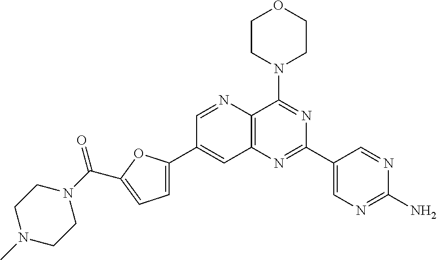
C1=NC2=C(C=C1C1=CC=C(C(=O)N3CCN(C)CC3)O1)N=C(C1=CN=C(N)N=C1)N=C2N1CCOCC1
